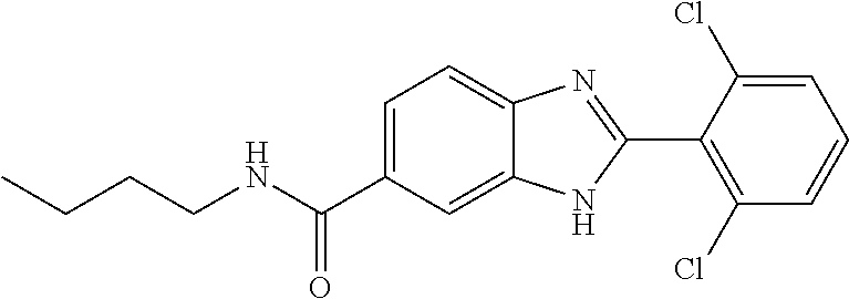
N(C(C1=CC=C2C(=C1)NC(C1=C(Cl)C=CC=C1Cl)=N2)=O)CCCC
